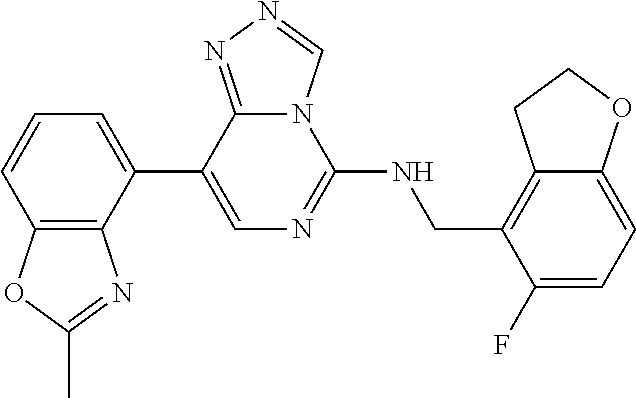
C12=C(CNC3=NC=C(C4=CC=CC5=C4N=C(C)O5)C4=NN=CN34)C(F)=CC=C1OCC2
